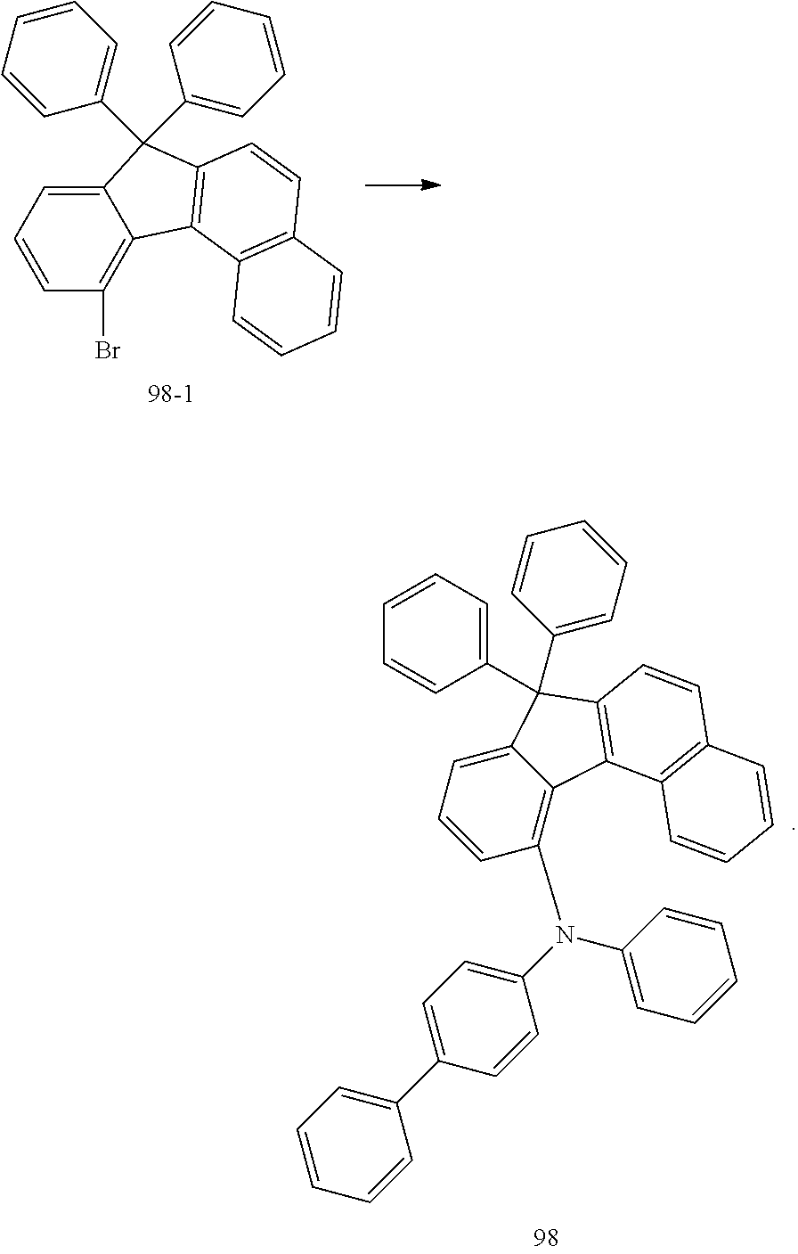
C12=CC=CC(N(C3=CC=C(C4=CC=CC=C4)C=C3)C3=CC=CC=C3)=C1C1=C(C=CC3=C1C=CC=C3)C2(C1=CC=CC=C1)C1=CC=CC=C1.C12=CC=CC(Br)=C1C1=C(C=CC3=C1C=CC=C3)C2(C1=CC=CC=C1)C1=CC=CC=C1
